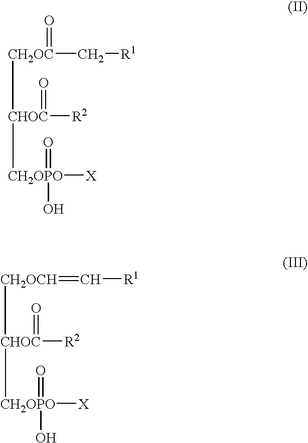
[CH2OC]([CHOC](=O)([R2])[CH2OPO]([X])(=O)O)(C[R1])=O.[CH2OCH]([CHOC](=O)([R2])[CH2OPO]([X])(=O)O)=C[R1]
